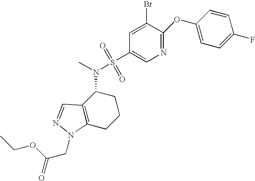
C1(OC2=NC=C(S(N(C3C4=C(CCC3)N(CC(=O)OCC)N=C4)C)(=O)=O)C=C2Br)=CC=C(F)C=C1
